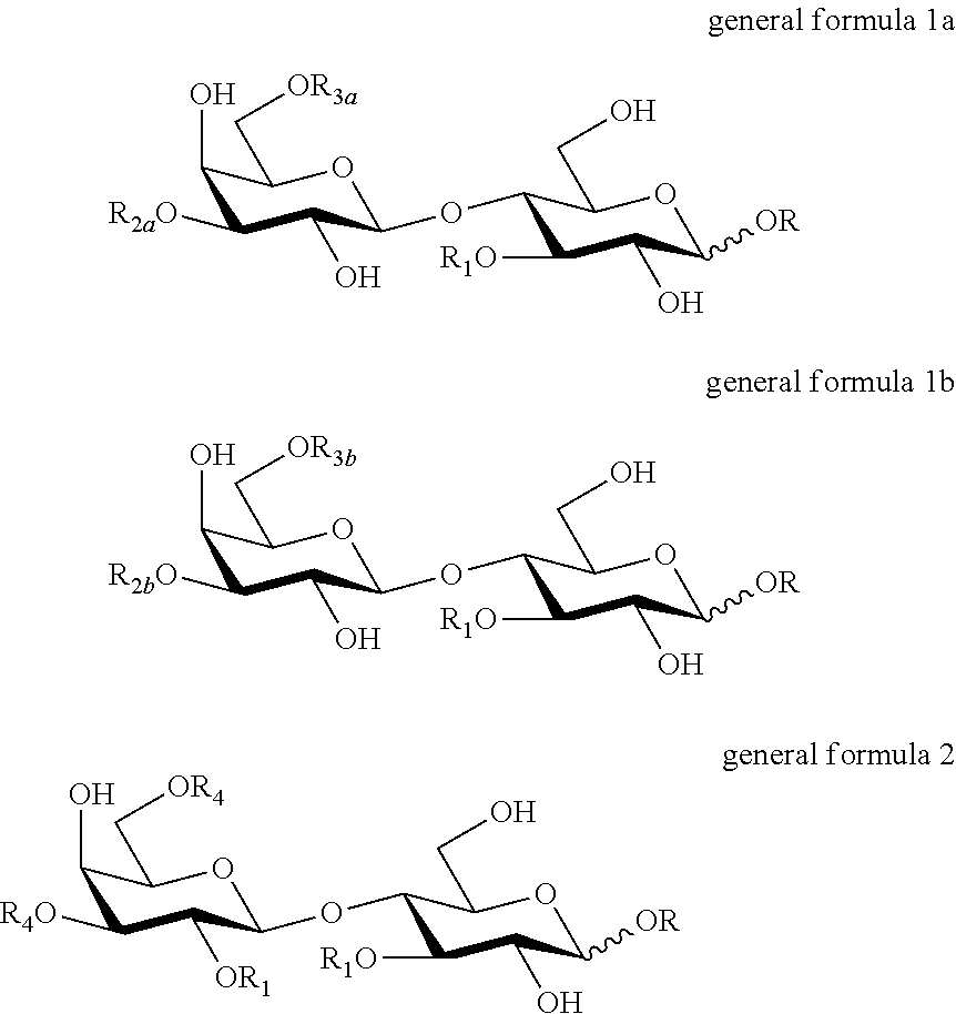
C1(O)C([R2aO])C(O)C(OC2C([R1O])C(O)C([OR])OC2CO)OC1C[OR3a].C1(O)C([R2bO])C(O)C(OC2C([R1O])C(O)C([OR])OC2CO)OC1C[OR3b].C1(O)C([R4O])C([OR1])C(OC2C([R1O])C(O)C([OR])OC2CO)OC1C[OR4]
